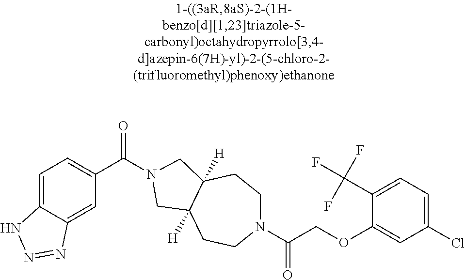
C1=C2C(=CC(C(=O)N3CC4([H])CCN(C(COC5=CC(Cl)=CC=C5C(F)(F)F)=O)CCC4([H])C3)=C1)N=NN2
